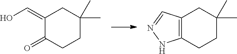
C1(=CO)C(=O)CCC(C)(C)C1.C12=C(CCC(C)(C)C1)NN=C2
